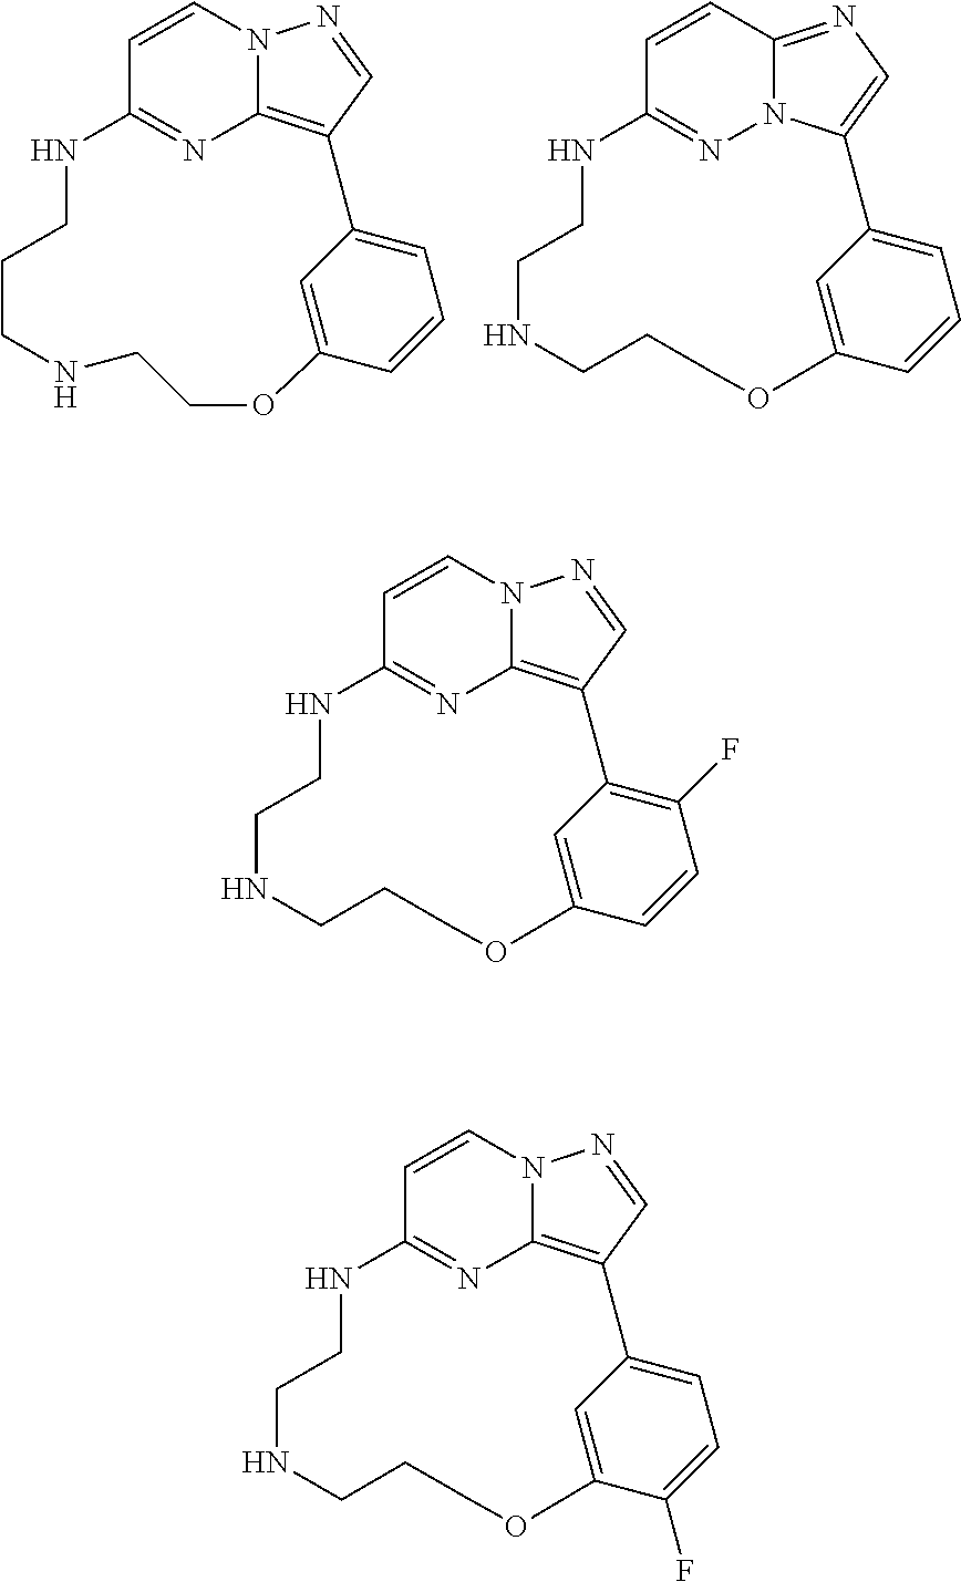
N12C3=C(C=N1)C1=CC=CC(=C1)OCCNCCCNC(=N3)C=C2.C12=NC=C3N1N=C(C=C2)NCCNCCCOC1=CC3=CC=C1.N12C3=C(C=N1)C1=C(F)C=CC(=C1)OCCCNCCNC(=N3)C=C2.N12C3=C(C=N1)C1=CC=C(F)C(=C1)OCCCNCCNC(=N3)C=C2
